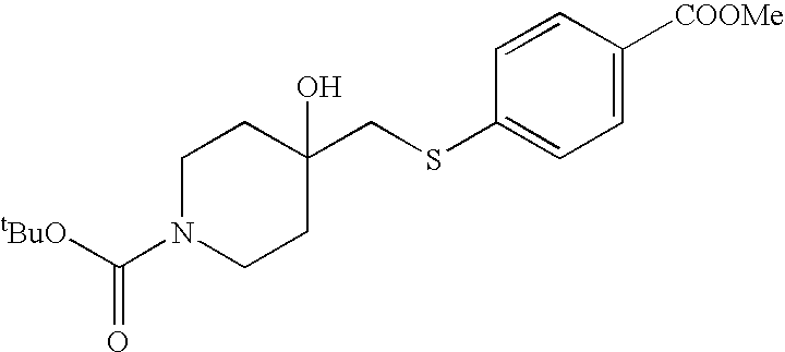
C(C1(O)CCN(C([tBuO])=O)CC1)SC1=CC=C([COOMe])C=C1
